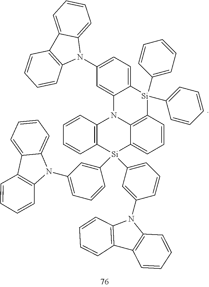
C12=C([Si](C3=CC(N4C5=CC=CC=C5C5=C4C=CC=C5)=CC=C3)(C3=CC=CC(N4C5=C(C6=C4C=CC=C6)C=CC=C5)=C3)C3=CC=CC4=C3N1C1=CC(N3C5=CC=CC=C5C5=C3C=CC=C5)=CC=C1[Si]4(C1=CC=CC=C1)C1=CC=CC=C1)C=CC=C2
